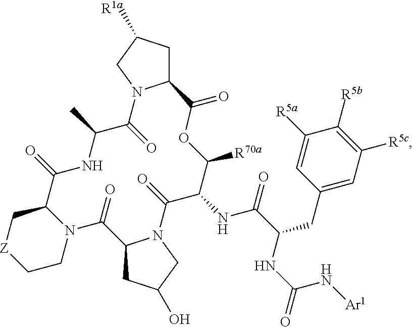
C12CC([R1a])CN1C(=O)C(C)NC(=O)C1C[Z]CCN1C(=O)C1CC(O)CN1C(=O)C(NC(=O)C(CC1=CC([R5c])=C([R5b])C([R5a])=C1)NC(N[Ar1])=O)C([R70a])OC2=O
